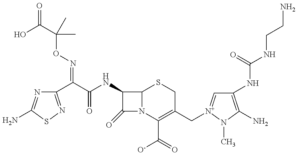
C1(C(C(NC2C3N(C(C([O-])=O)=C(C[N+]4=CC(NC(=O)NCCN)=C(N)N4C)CS3)C2=O)=O)=NOC(C(=O)O)(C)C)=NSC(N)=N1
